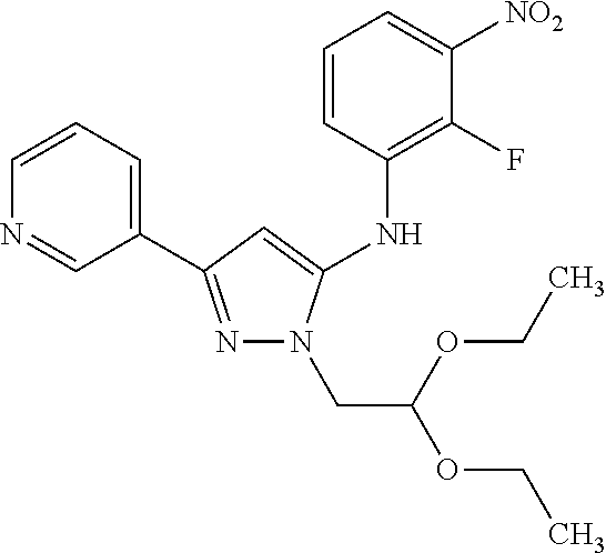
C1(NC2=C(F)C([NO2])=CC=C2)=CC(C2=CC=CN=C2)=NN1CC(OCC)OCC
